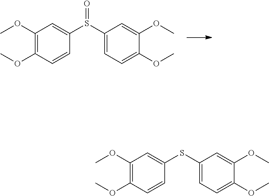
C1(OC)=C(OC)C=CC(S(C2=CC=C(OC)C(OC)=C2)=O)=C1.C1(OC)=C(OC)C=CC(SC2=CC=C(OC)C(OC)=C2)=C1
